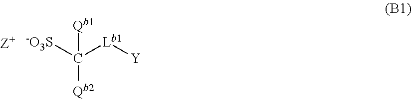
C([Qb2])([Qb1])([Lb1][Y])[-O3S]
